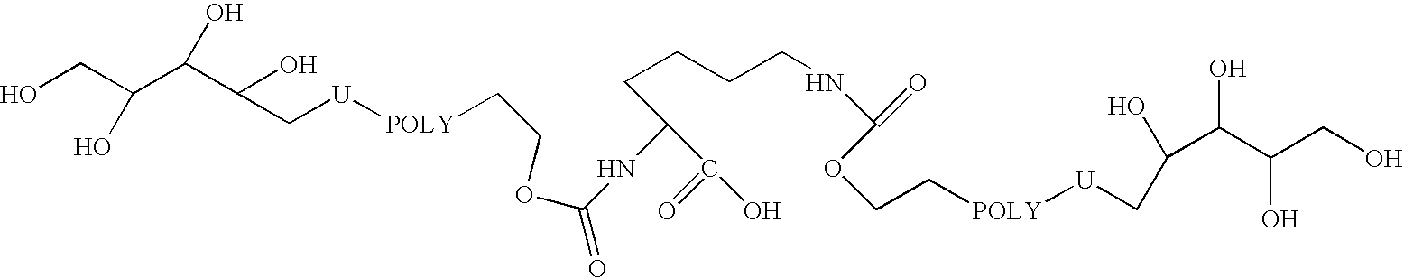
OCC(C(C(O)C[U][POLY]CCOC(=O)NC(C(=O)O)CCCCNC(=O)OCC[POLY][U]CC(C(C(CO)O)O)O)O)O
